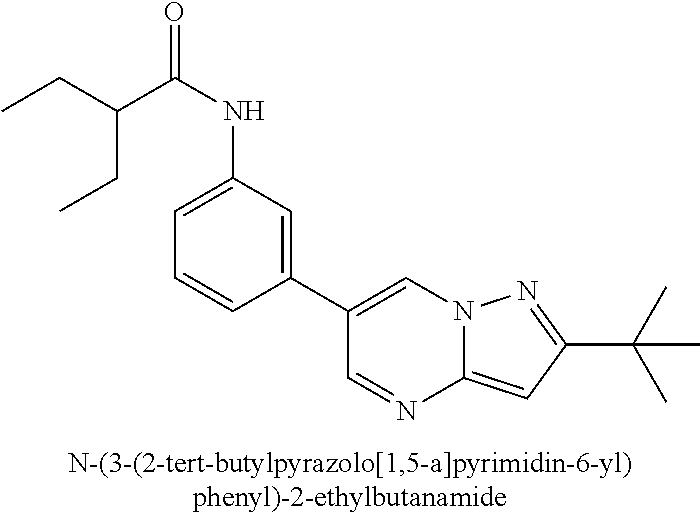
C1(C2=CC(NC(=O)C(CC)CC)=CC=C2)=CN2C(=CC(C(C)(C)C)=N2)N=C1
